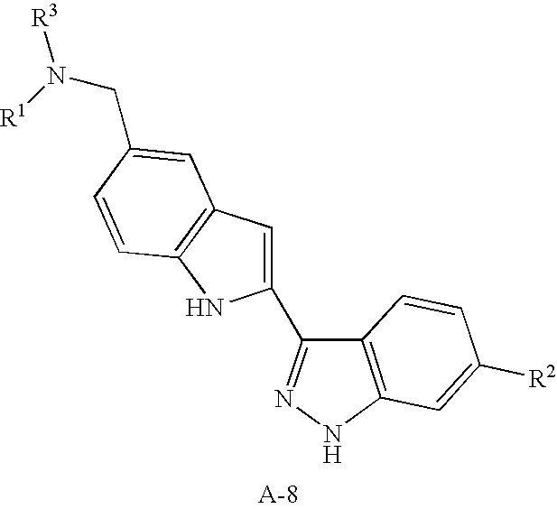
C12=C(NN=C1C1=CC3=C(N1)C=CC(CN([R3])[R1])=C3)C=C([R2])C=C2
